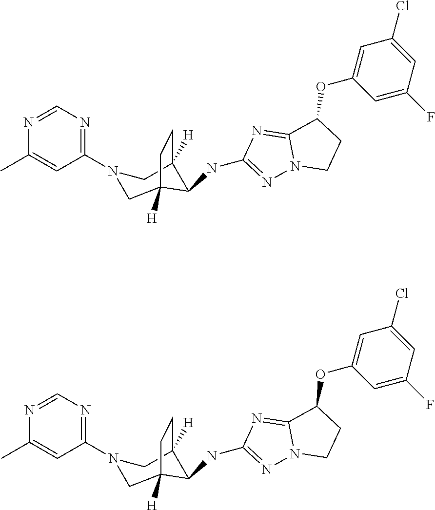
C1=NC(C)=CC(N2CC3([H])C(NC4=NN5C(=N4)C(OC4=CC(Cl)=CC(F)=C4)CC5)C([H])(C2)CC3)=N1.C1=NC(C)=CC(N2CC3([H])C(NC4=NN5C(=N4)C(OC4=CC(Cl)=CC(F)=C4)CC5)C([H])(C2)CC3)=N1
